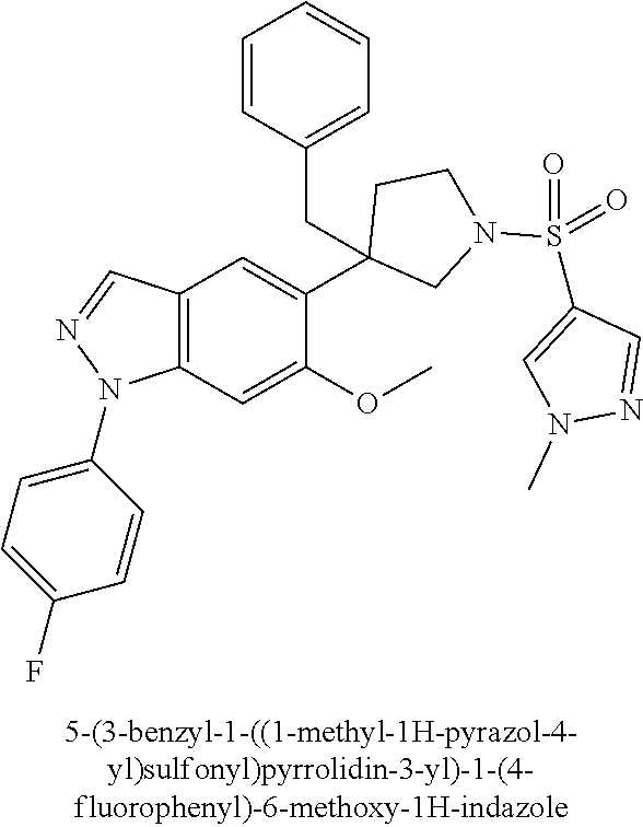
C12=C(C=C(OC)C(C3(CC4=CC=CC=C4)CN(S(C4=CN(C)N=C4)(=O)=O)CC3)=C1)N(C1=CC=C(F)C=C1)N=C2
